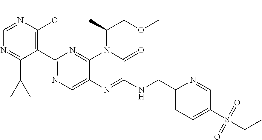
C1(C2=NC=C3C(=N2)N(C(COC)C)C(=O)C(NCC2=CC=C(S(CC)(=O)=O)C=N2)=N3)=C(OC)N=CN=C1C1CC1
